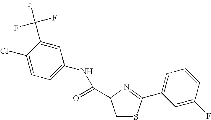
C1(Cl)=CC=C(NC(=O)C2CSC(C3=CC=CC(F)=C3)=N2)C=C1C(F)(F)F
